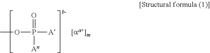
COP([A])(=O)[An]
